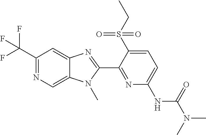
C1(C(F)(F)F)=NC=C2C(=C1)N=C(C1=NC(NC(N(C)C)=O)=CC=C1S(CC)(=O)=O)N2C
